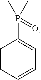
C1=CC=CC=C1P(C)(C)=O
